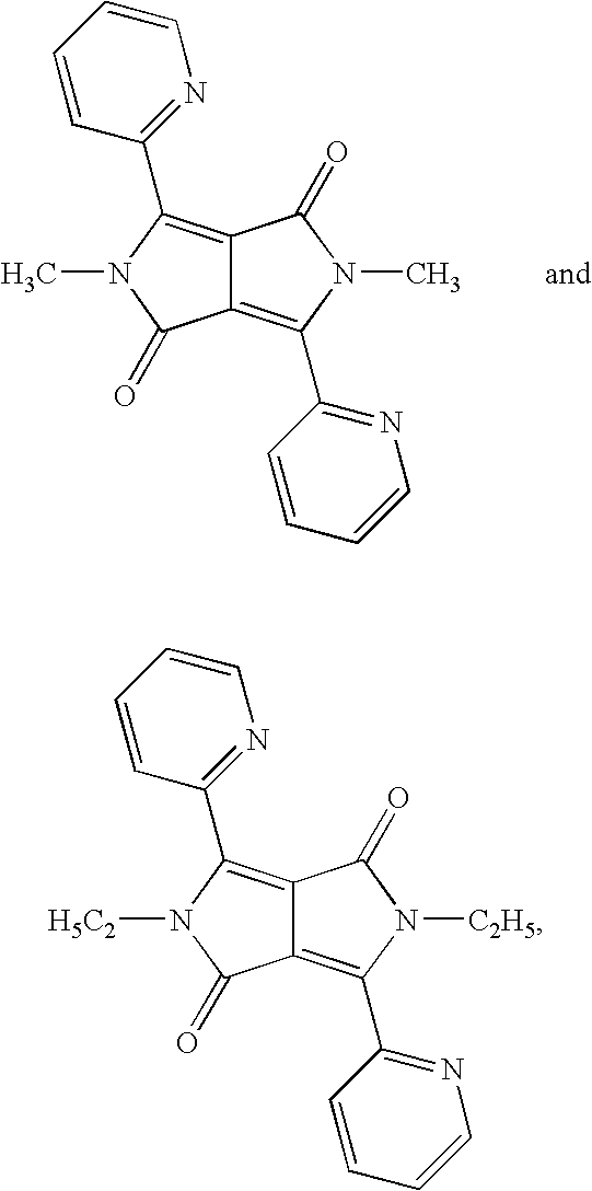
C12=C(C3=NC=CC=C3)N(C)C(=O)C1=C(C1=NC=CC=C1)N(C)C2=O.C12=C(C3=NC=CC=C3)N([H5C2])C(=O)C1=C(C1=NC=CC=C1)N([C2H5])C2=O
